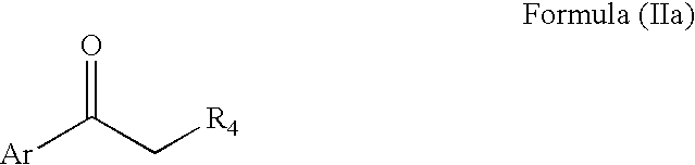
[Ar]C(C[R4])=O
